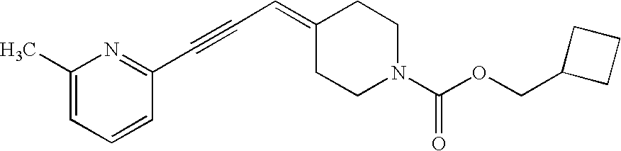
C1(C)=CC=CC(C#CC=C2CCN(C(OCC3CCC3)=O)CC2)=N1
